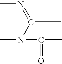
CN=C(N(C)C(C)=O)C
